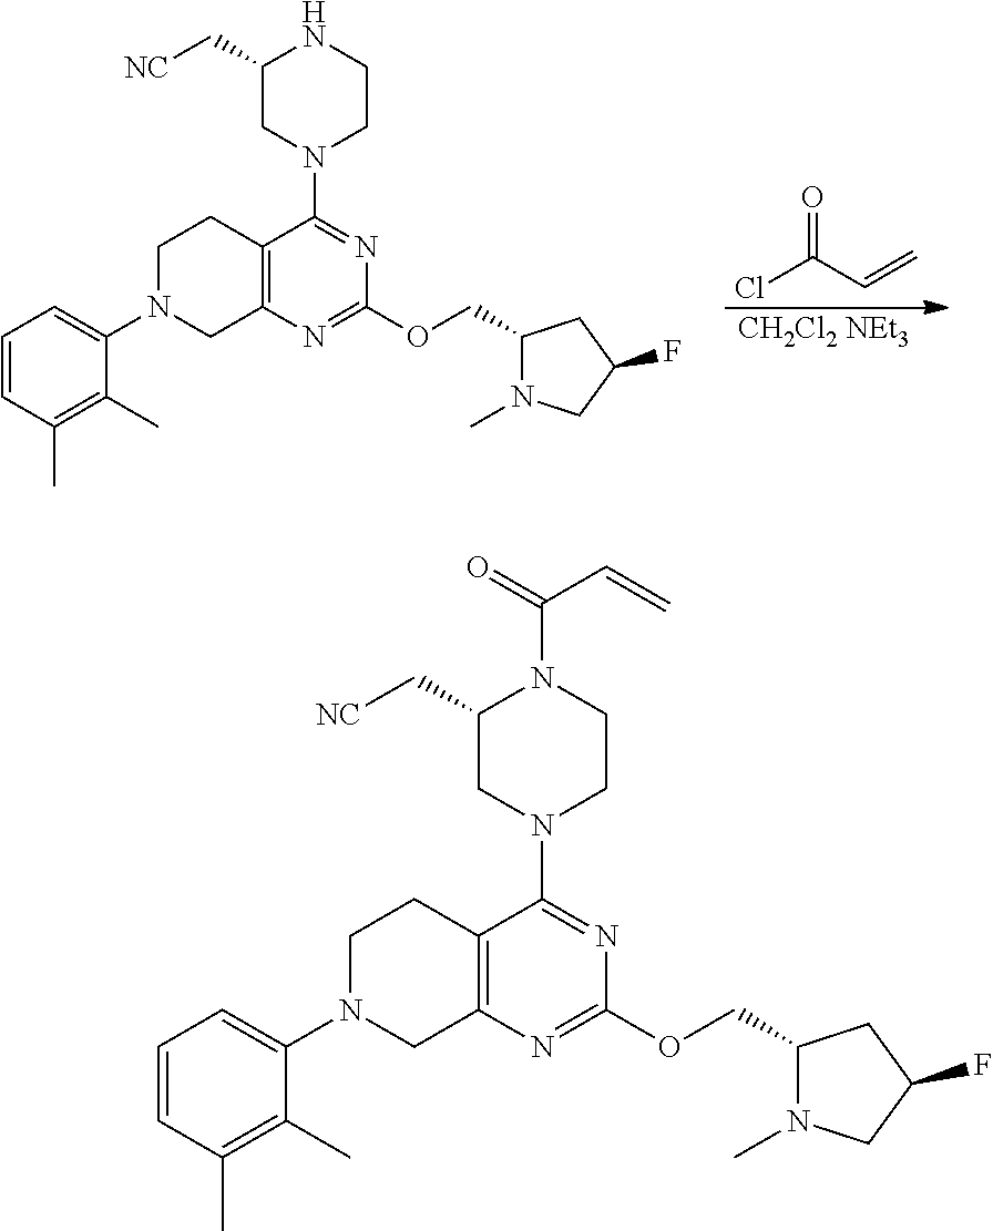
C1(C[NC])CN(C2=NC(OCC3N(C)CC(F)C3)=NC3=C2CCN(C2=CC=CC(C)=C2C)C3)CCN1C(C=C)=O.C1(C[NC])CN(C2=NC(OCC3N(C)CC(F)C3)=NC3=C2CCN(C2=CC=CC(C)=C2C)C3)CCN1.O=C(C=C)Cl.[CH2Cl2 NEt3]
